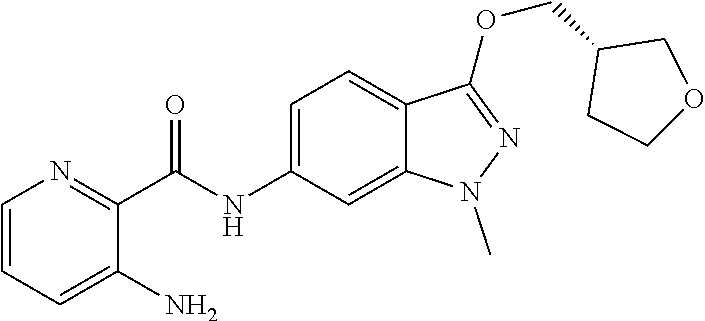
C(NC1=CC=C2C(=C1)N(C)N=C2OCC1CCOC1)(C1=NC=CC=C1N)=O
